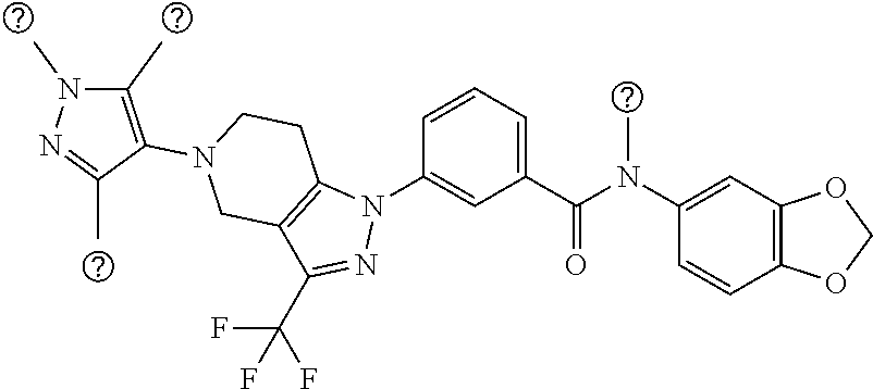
C1(N(C(C2=CC=CC(N3C4=C(C(C(F)(F)F)=N3)CN(C3=C(C)N(C)N=C3C)CC4)=C2)=O)C)=CC2=C(C=C1)OCO2
